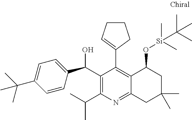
C1=CC(C(C2=C(C(C)C)N=C3C(=C2C2=CCCC2)C(O[Si](C)(C)C(C)(C)C)CC(C)(C)C3)O)=CC=C1C(C)(C)C
